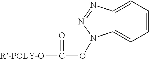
[R-POLY-O]C(ON1C2=CC=CC=C2N=N1)=O
